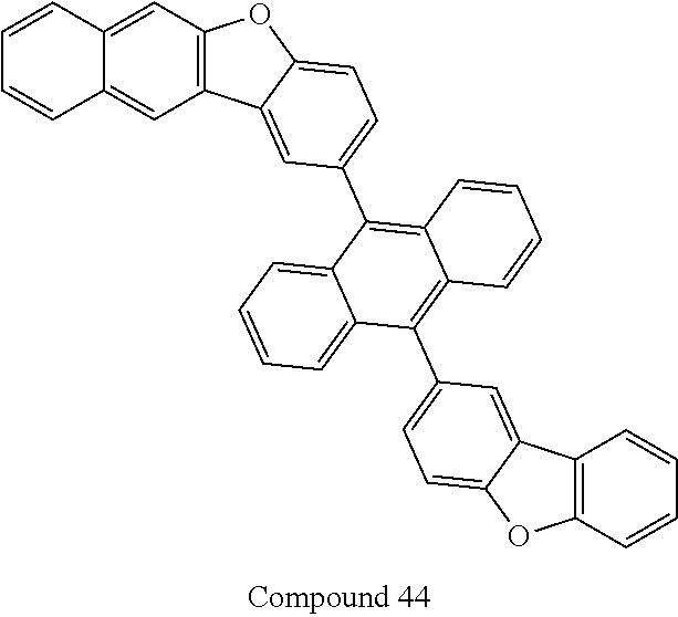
C1=CC2=CC3=C(C=C2C=C1)C1=CC(C2=C4C(=C(C5=CC=C6C(=C5)C5=C(O6)C=CC=C5)C5=CC=CC=C25)C=CC=C4)=CC=C1O3
